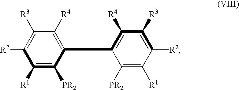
C1([R1])=C([PR2])C(C2=C([R4])C([R3])=C([R2])C([R1])=C2[PR2])=C([R4])C([R3])=C1[R2]
